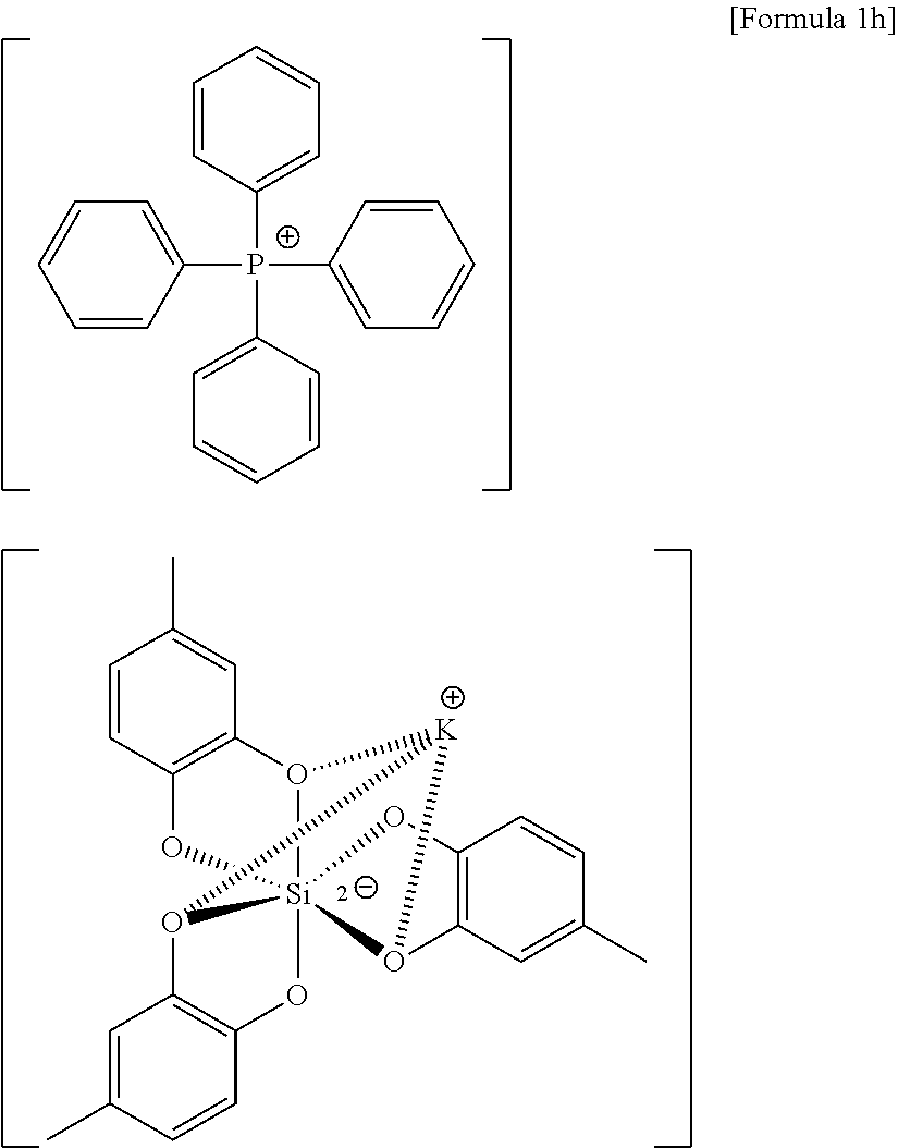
C1=CC([P+](C2=CC=CC=C2)(C2=CC=CC=C2)C2=CC=CC=C2)=CC=C1.C1=CC(C)=CC2=C1O[Si]1345O2[K](O1C1=C(C=CC(C)=C1)O3)O4C1=C(C=CC(C)=C1)O5
